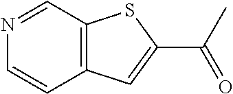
C12=C(C=NC=C1)SC(C(C)=O)=C2
